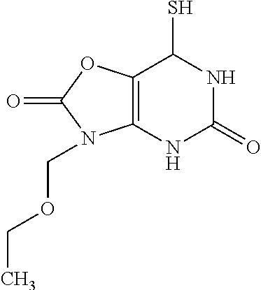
C12=C(NC(=O)NC1S)N(COCC)C(=O)O2
